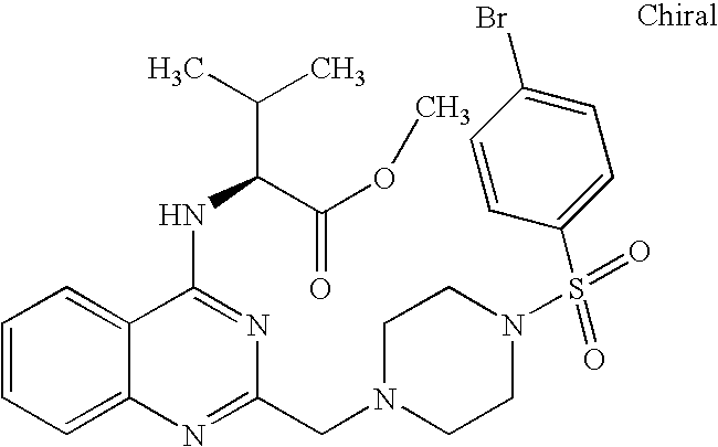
C1=CC=C2C(=C1)C(NC(C(=O)OC)C(C)C)=NC(CN1CCN(S(=O)(C3=CC=C(Br)C=C3)=O)CC1)=N2
